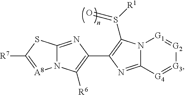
C12=NC(C3=C(S([R1])=O)N4C(=N3)[G4]=[G3][G2]=[G1]4)=C([R6])N1[A8]=C([R7])S2
